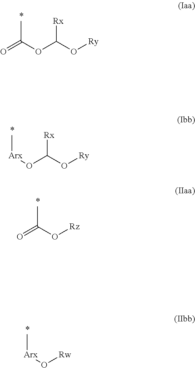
O=C(OC(O[Ry])[Rx])C.[Arx](OC(O[Ry])[Rx])C.O=C(O[Rz])C.[Arx](O[Rw])C
